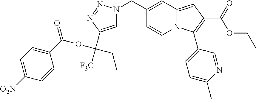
C1(CN2C=C(C(CC)([F3C])OC(C3=CC=C([O2N])C=C3)=O)N=N2)=CC2=CC(C(=O)OCC)=C(C3=CC=C(C)N=C3)N2C=C1
